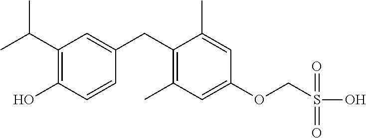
C1(C(C)C)=C(O)C=CC(CC2=C(C)C=C(OCS(=O)(=O)O)C=C2C)=C1
